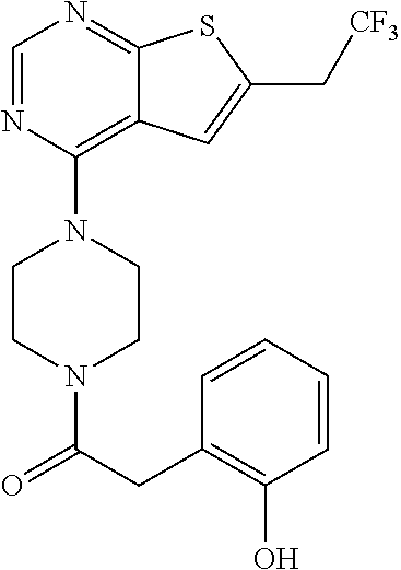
C1CN(C(CC2=C(O)C=CC=C2)=O)CCN1C1=C2C(=NC=N1)SC(C[CF3])=C2
